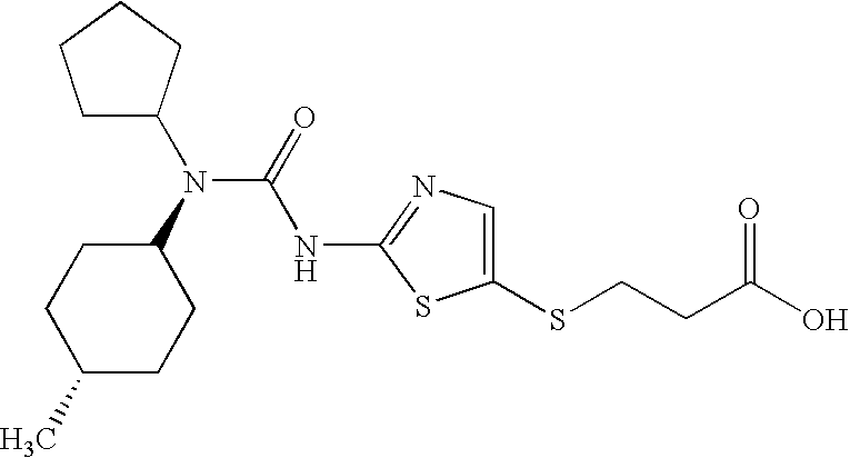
C1(SCCC(O)=O)=CN=C(NC(N(C2CCC(C)CC2)C2CCCC2)=O)S1
